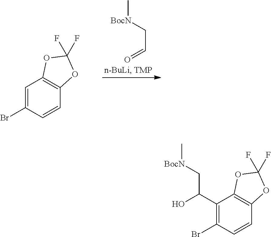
C[BocN]CC=O.C1=C(Br)C=CC2=C1OC(F)(F)O2.C1(Br)=C(C(C[BocN]C)O)C2=C(C=C1)OC(F)(F)O2
